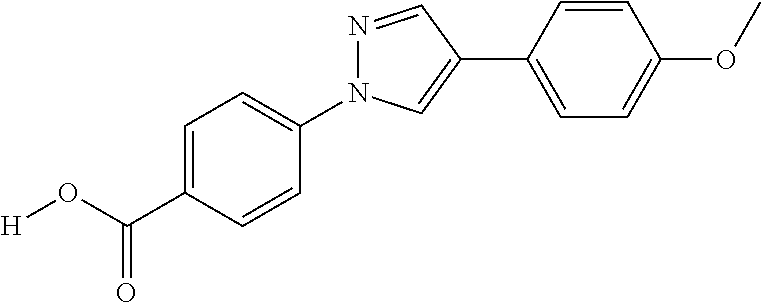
C1=C(C(O[H])=O)C=CC(N2N=CC(C3=CC=C(OC)C=C3)=C2)=C1
